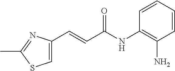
C1(C=CC(NC2=C(N)C=CC=C2)=O)=CSC(C)=N1
